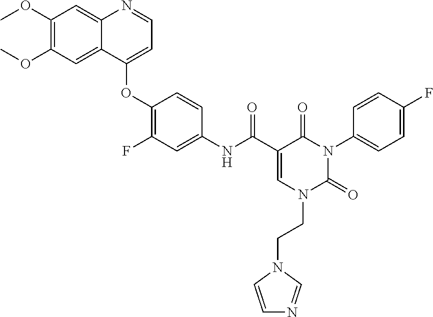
C1(OC)=C(OC)C=C2C(=C1)N=CC=C2OC1=C(F)C=C(NC(C2=CN(CCN3C=CN=C3)C(=O)N(C3=CC=C(F)C=C3)C2=O)=O)C=C1
